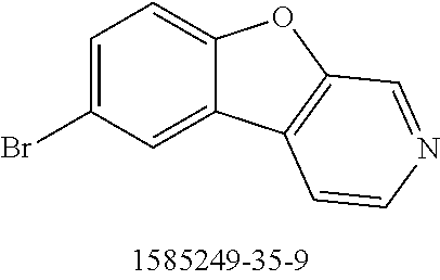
C1=C(Br)C=C2C(=C1)OC1=C2C=CN=C1
